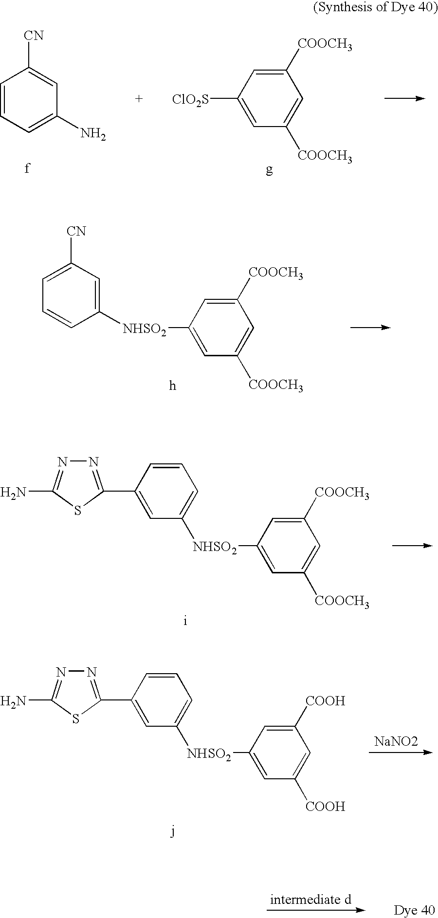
C1=CC=C(N)C=C1[CN].[ClO2S]C1=CC([COOCH3])=CC([COOCH3])=C1.C1([NHSO2]C2=CC([COOCH3])=CC([COOCH3])=C2)=CC([CN])=CC=C1.C1([NHSO2]C2=CC([COOCH3])=CC([COOCH3])=C2)=CC=CC(C2=NN=C(N)S2)=C1.[NaNO2].C1([NHSO2]C2=CC([COOH])=CC([COOH])=C2)=CC=CC(C2=NN=C(N)S2)=C1
